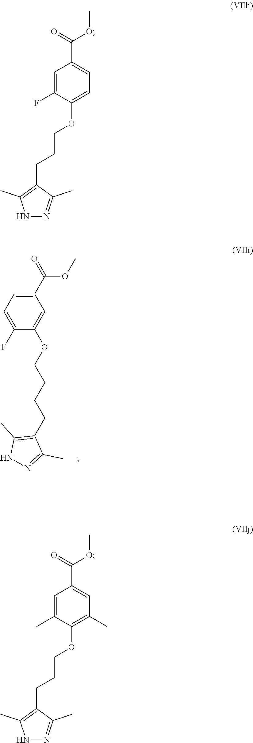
C1(C(=O)OC)=CC=C(F)C(OCCCCC2=C(C)NN=C2C)=C1.C1=C(F)C(OCCCC2=C(C)NN=C2C)=CC=C1C(=O)OC.C1=C(C)C(OCCCC2=C(C)NN=C2C)=C(C)C=C1C(=O)OC
